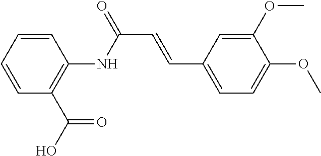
C1=CC=CC(NC(C=CC2=CC=C(OC)C(OC)=C2)=O)=C1C(O)=O
